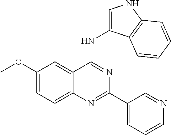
C1(OC)=CC=C2C(=C1)C(NC1=CNC3=C1C=CC=C3)=NC(C1=CC=CN=C1)=N2
